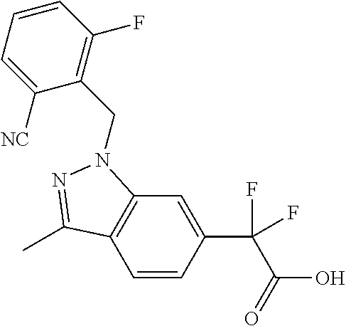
C1=CC(C(C(=O)O)(F)F)=CC2=C1C(C)=NN2CC1=C(F)C=CC=C1[NC]
